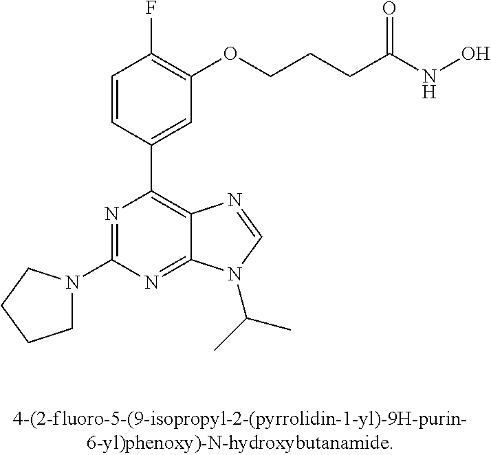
C1(N2CCCC2)=NC(C2=CC(OCCCC(=O)NO)=C(F)C=C2)=C2C(=N1)N(C(C)C)C=N2
